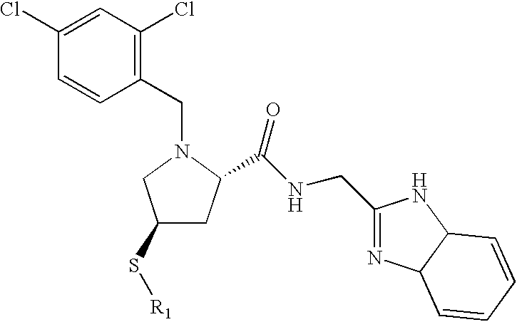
C1=C(Cl)C=CC(CN2CC(S[R1])CC2C(NCC2=NC3C(N2)C=CC=C3)=O)=C1Cl
